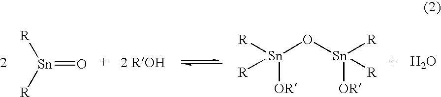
[Sn](=O)([R])[R].[Sn]([R])([R])(O[Sn]([R])([R])[OR])[OR].O
